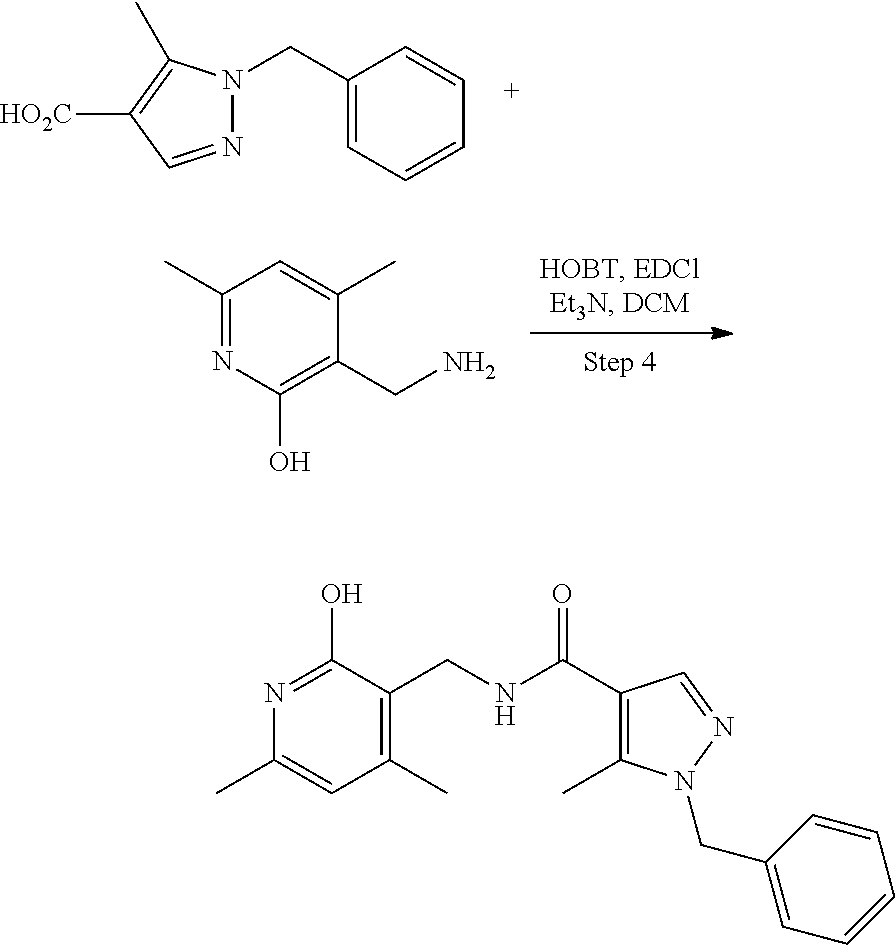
C1(C)=CC(C)=C(CNC(C2=C(C)N(CC3=CC=CC=C3)N=C2)=O)C(O)=N1.N1(CC2=CC=CC=C2)N=CC([HO2C])=C1C.C1(C)=NC(O)=C(CN)C(C)=C1
